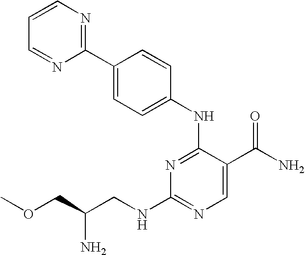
C1(NC2=NC(NCC(COC)N)=NC=C2C(N)=O)=CC=C(C2=NC=CC=N2)C=C1
